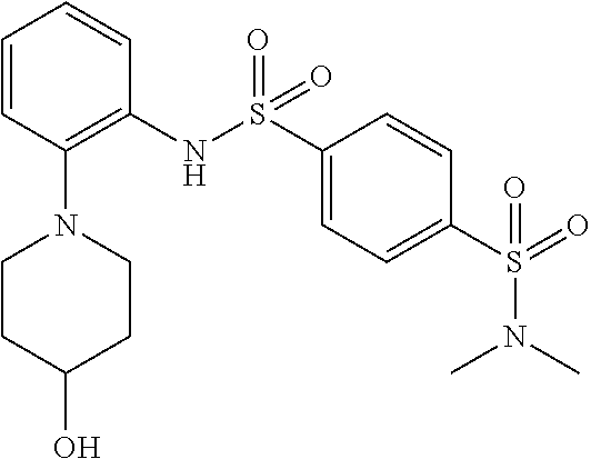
S(=O)(C1=CC=C(S(=O)(NC2=C(N3CCC(O)CC3)C=CC=C2)=O)C=C1)(N(C)C)=O
